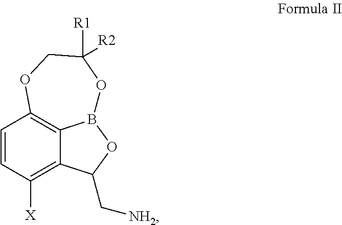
C1=CC([X])=C2C3=C1OCC([R1])([R2])OB3OC2C[NH2]
